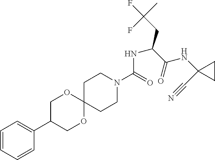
C(=O)(NC(C(NC1(C#N)CC1)=O)CC(F)(C)F)N1CCC2(CC1)OCC(C1=CC=CC=C1)CO2
